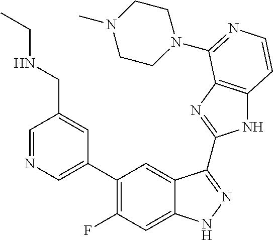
C1=C(C2=C(F)C=C3C(=C2)C(C2=NC4=C(N2)C=CN=C4N2CCN(C)CC2)=NN3)C=C(CNCC)C=N1
